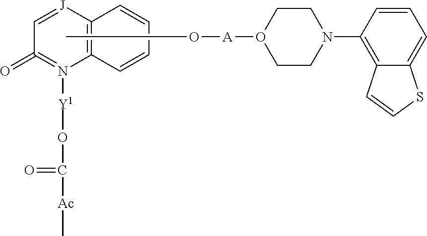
[J]1=CC(=O)=N([Y1]OC([Ac]C)=O)C2=C1C=CC=C2.C1(N2CCO([A]OC)CC2)=C2C(=CC=C1)SC=C2
